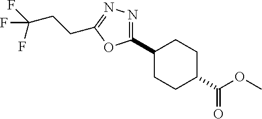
C1(C2CCC(C(OC)=O)CC2)=NN=C(CCC(F)(F)F)O1
